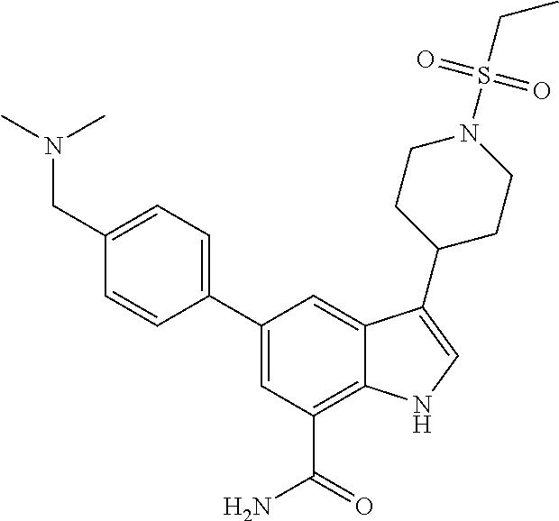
C1=C(C2=CC=C(CN(C)C)C=C2)C=C2C(=C1C(=O)N)NC=C2C1CCN(S(CC)(=O)=O)CC1
